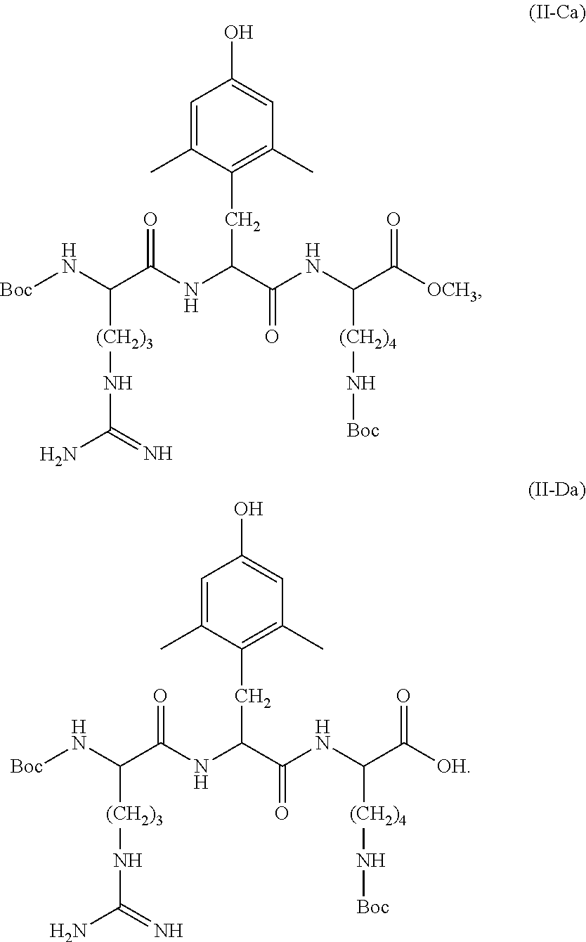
N(C(C(NC(C(=O)[OCH3])[(CH2)4]N[Boc])=O)CC1=C(C)C=C(O)C=C1C)C(=O)C(N[Boc])[(CH2)3]NC(N)=N.N(C(C(NC(C(=O)[OH])[(CH2)4]N[Boc])=O)CC1=C(C)C=C(O)C=C1C)C(=O)C(N[Boc])[(CH2)3]NC(N)=N
